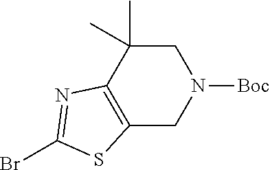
C12=C(C(C)(C)CN([Boc])C1)N=C(Br)S2
